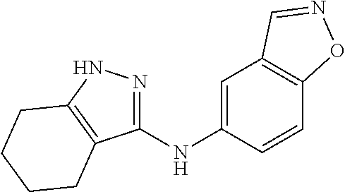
C1(NC2=CC3=C(C=C2)ON=C3)=NNC2=C1CCCC2
